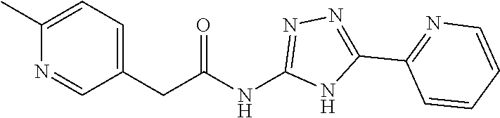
C(C(=O)NC1=NN=C(C2=NC=CC=C2)N1)C1=CC=C(C)N=C1
